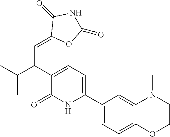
C1(C2=CC=C(C(C(C)C)C=C3OC(=O)NC3=O)C(=O)N2)=CC=C2C(=C1)N(C)CCO2
